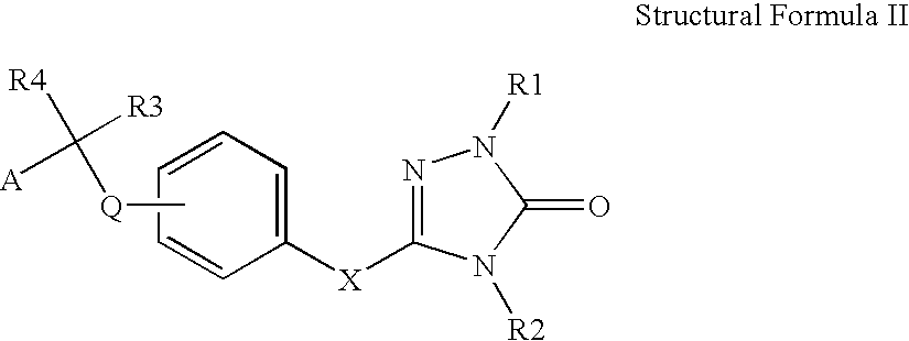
C1=CC=CC([X]C2=NN([R1])C(=O)N2[R2])=C1.C[Q]C([R4])([R3])[A]
